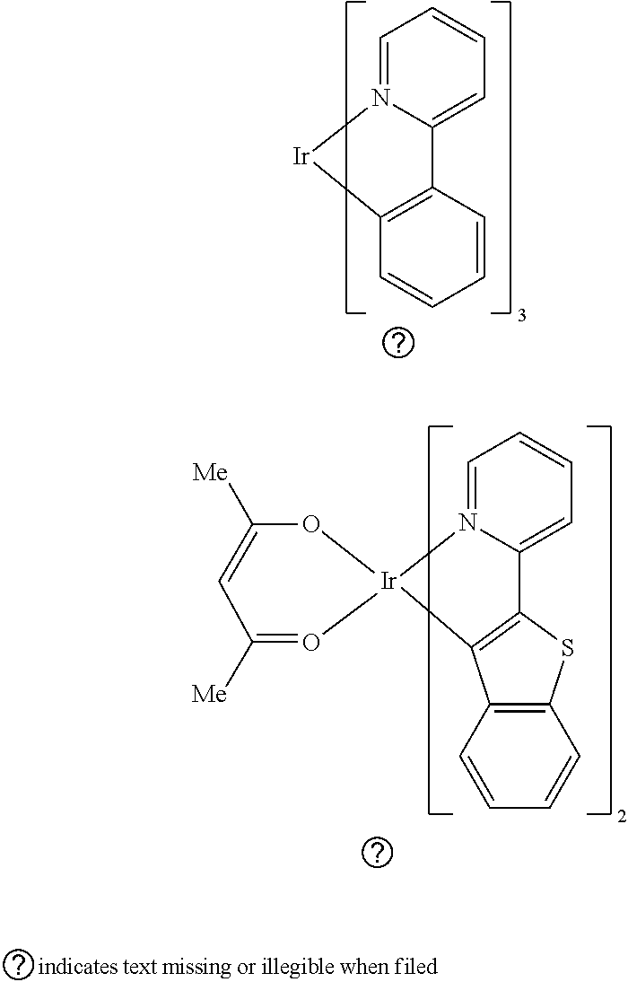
C1=N2C(=CC=C1)C1=C(C=CC=C1)[Ir]2.C1=N2C(=CC=C1)C1=C([Ir]23OC([Me])=CC([Me])=O3)C2=C(S1)C=CC=C2
